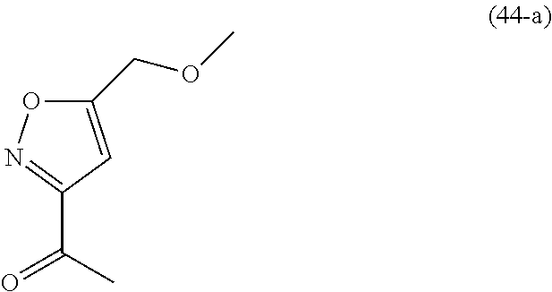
C1(COC)=CC(C(=O)C)=NO1
